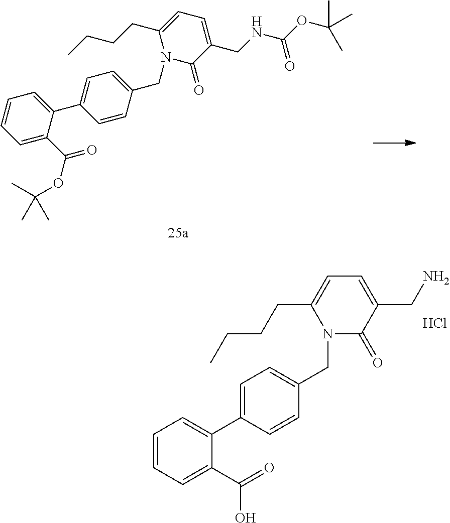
C1=C(C(=O)OC(C)(C)C)C(C2=CC=C(CN3C(=O)C(CNC(OC(C)(C)C)=O)=CC=C3CCCC)C=C2)=CC=C1.C1=CC=C(C(=O)O)C(C2=CC=C(CN3C(=O)C(CN)=CC=C3CCCC)C=C2)=C1.Cl
